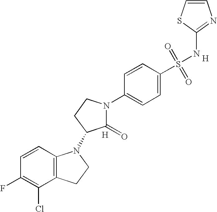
C1=CC2=C(C(Cl)=C1F)CCN2C1C(=O)N(C2=CC=C(S(=O)(=O)NC3=NC=CS3)C=C2)CC1.[H].[H]
